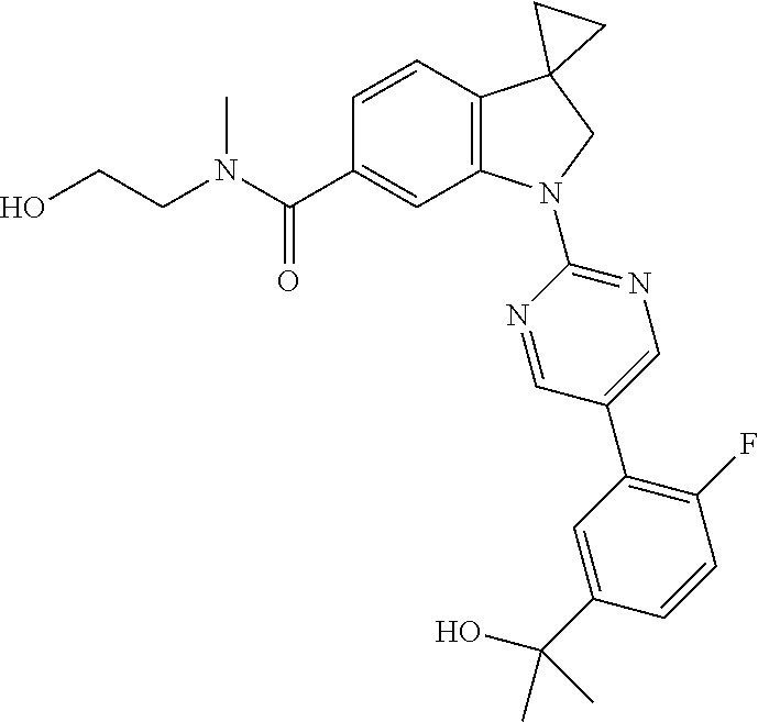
C(CN(C)C(C1=CC2=C(C=C1)C1(CN2C2=NC=C(C3=C(F)C=CC(C(O)(C)C)=C3)C=N2)CC1)=O)O
